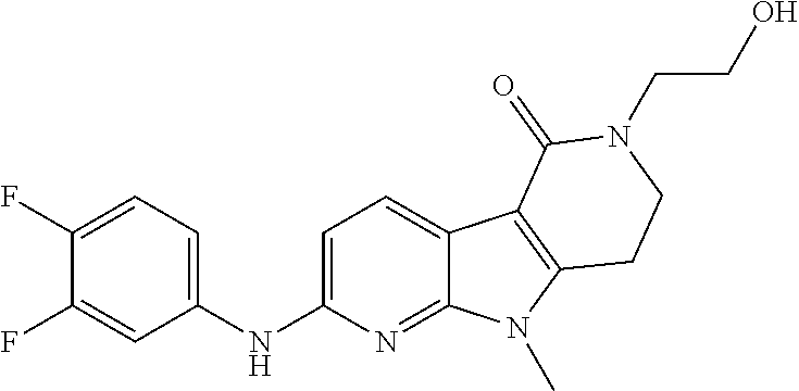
C1(F)=CC=C(NC2=CC=C3C(=N2)N(C)C2=C3C(=O)N(CCO)CC2)C=C1F
